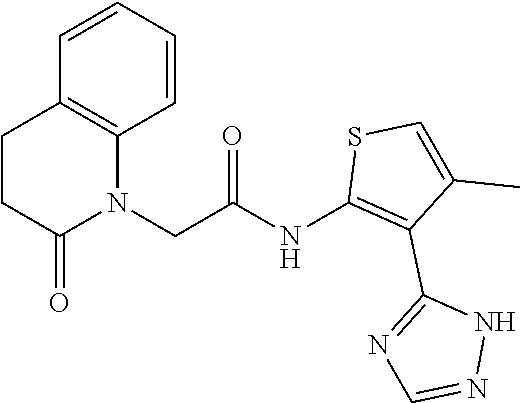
C1=CC=CC2=C1CCC(=O)N2CC(NC1=C(C2=NC=NN2)C(C)=CS1)=O
